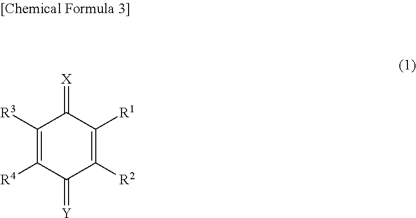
C1([R3])=C([R4])C(=[Y])C([R2])=C([R1])C1=[X]
